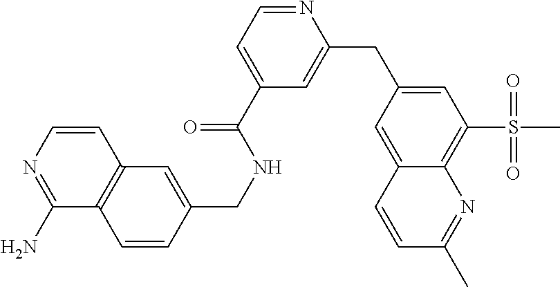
C1=CN=C(N)C2=C1C=C(CNC(C1=CC=NC(CC3=CC(S(C)(=O)=O)=C4C(=C3)C=CC(C)=N4)=C1)=O)C=C2
